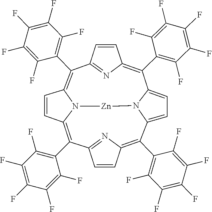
C12=NC(=C(C3=C(F)C(F)=C(F)C(F)=C3F)C3=CC=C4N3[Zn]N3C(=C(C5=C(F)C(F)=C(F)C(F)=C5F)C5=NC(=C4C4=C(F)C(F)=C(F)C(F)=C4F)C=C5)C=CC3=C1C1=C(F)C(F)=C(F)C(F)=C1F)C=C2
